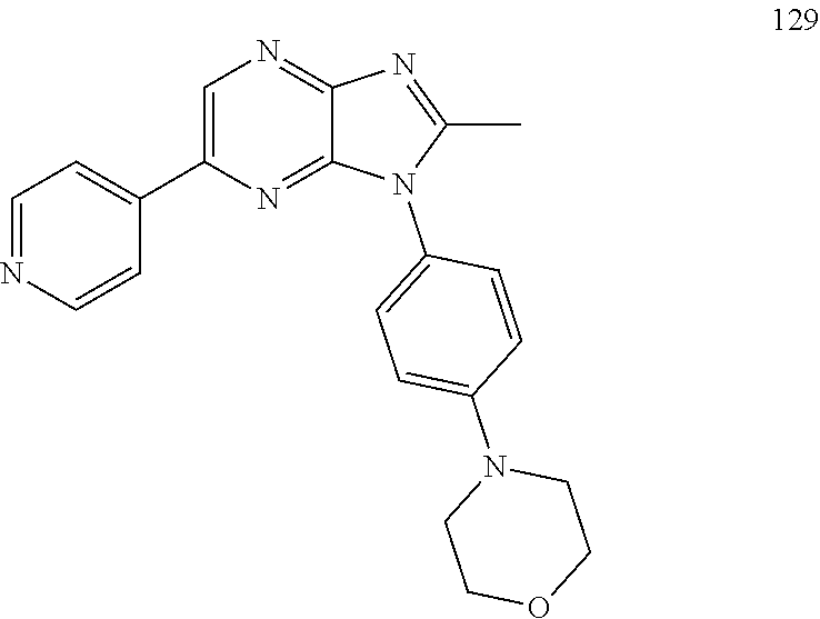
C1=NC=CC(C2=CN=C3C(=N2)N(C2=CC=C(N4CCOCC4)C=C2)C(C)=N3)=C1
